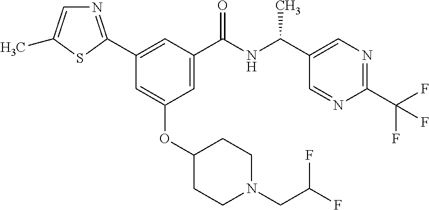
C1(C2=NC=C(C)S2)=CC(C(NC(C2=CN=C(C(F)(F)F)N=C2)C)=O)=CC(OC2CCN(CC(F)F)CC2)=C1
